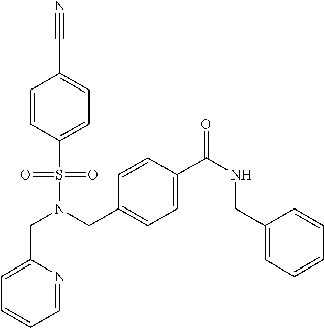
C(N(CC1=CC=C(C(NCC2=CC=CC=C2)=O)C=C1)S(=O)(=O)C1=CC=C(C#N)C=C1)C1=CC=CC=N1
